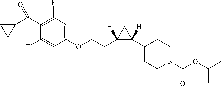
O(CCC1([H])C(C2CCN(C(OC(C)C)=O)CC2)([H])C1)C1=CC(F)=C(C(C2CC2)=O)C(F)=C1
